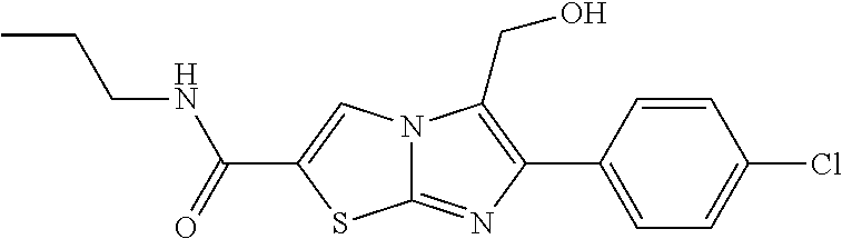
N12C(=NC(C3=CC=C(Cl)C=C3)=C1CO)SC(C(=O)NCCC)=C2
